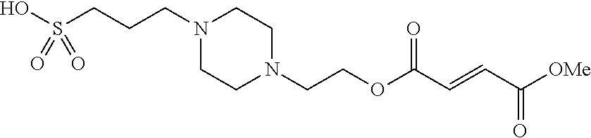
[OMe]C(C=CC(OCCN1CCN(CCCS(O)(=O)=O)CC1)=O)=O
